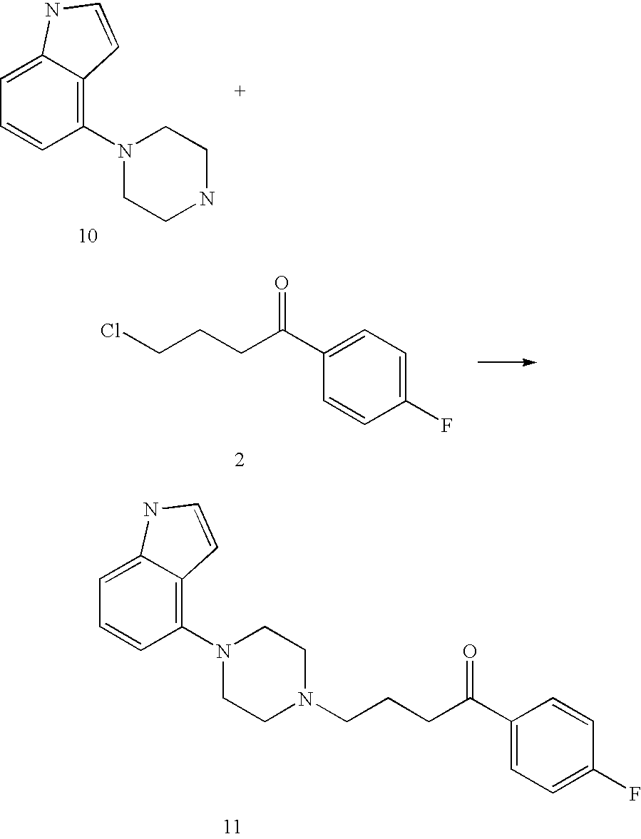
C1(N2CCNCC2)=C2C(=CC=C1)NC=C2.ClCCCC(C1=CC=C(F)C=C1)=O.C1(N2CCN(CCCC(C3=CC=C(F)C=C3)=O)CC2)=C2C(=CC=C1)NC=C2
